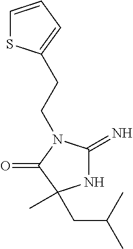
N1C(=N)N(CCC2=CC=CS2)C(=O)C1(C)CC(C)C
